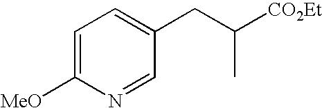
C1=C([MeO])N=CC(CC([CO2Et])C)=C1
